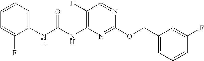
C1(F)=C(NC(NC2=CC=CC=C2F)=O)N=C(OCC2=CC=CC(F)=C2)N=C1
